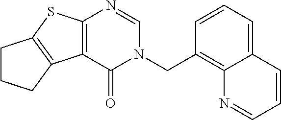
C12=C(C3=C(S1)CCC3)C(=O)N(CC1=C3C(=CC=C1)C=CC=N3)C=N2
